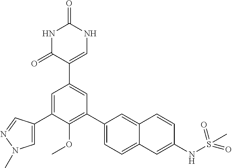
N1C(=O)C(C2=CC(C3=CC=C4C(=C3)C=CC(NS(C)(=O)=O)=C4)=C(OC)C(C3=CN(C)N=C3)=C2)=CNC1=O
